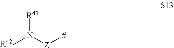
CN([Z][#])[R41].[R42]
